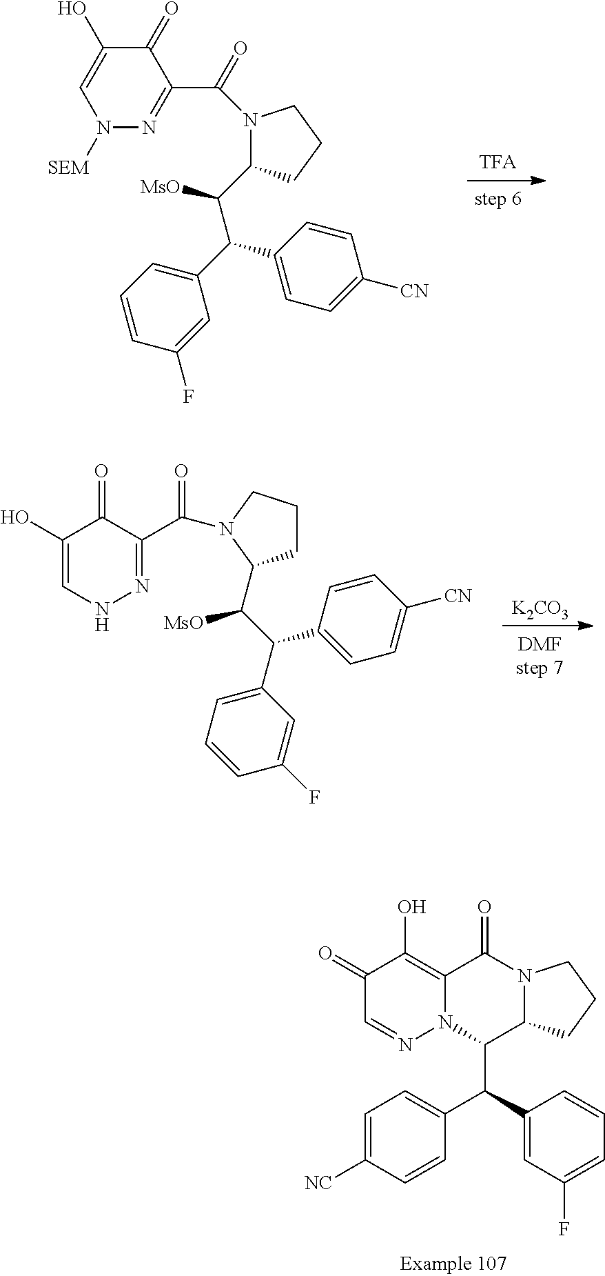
C1(=O)C=NN2C(=C1O)C(=O)N1C(CCC1)C2C(C1=CC(F)=CC=C1)C1=CC=C([NC])C=C1.C1(=O)C(O)=CN([SEM])N=C1C(=O)N1C(C(C(C2=CC=CC(F)=C2)C2=CC=C([CN])C=C2)[MsO])CCC1.C1(O)=CNN=C(C(=O)N2CCCC2C(C(C2=CC=CC(F)=C2)C2=CC=C([CN])C=C2)[MsO])C1=O.[K2CO3]
